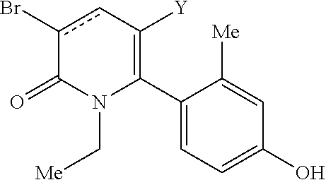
C1(C2=C([Y])cc(Br)C(=O)N2C[Me])=CC=C(O)C=C1[Me]
